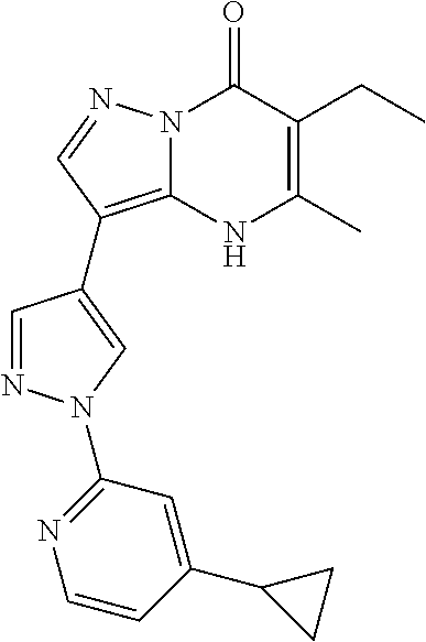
N12C(=C(C3=CN(C4=NC=CC(C5CC5)=C4)N=C3)C=N1)NC(C)=C(CC)C2=O
